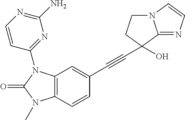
C12=C(N(C3=NC(N)=NC=C3)C(=O)N1C)C=C(C#CC1(O)C3=NC=CN3CC1)C=C2
